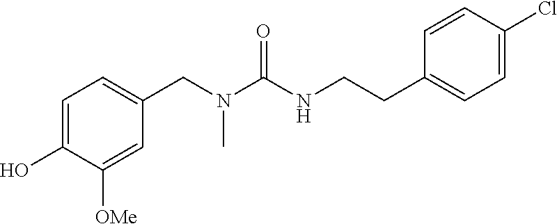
C1=C(O)C([OMe])=CC(CN(C(NCCC2=CC=C(Cl)C=C2)=O)C)=C1
